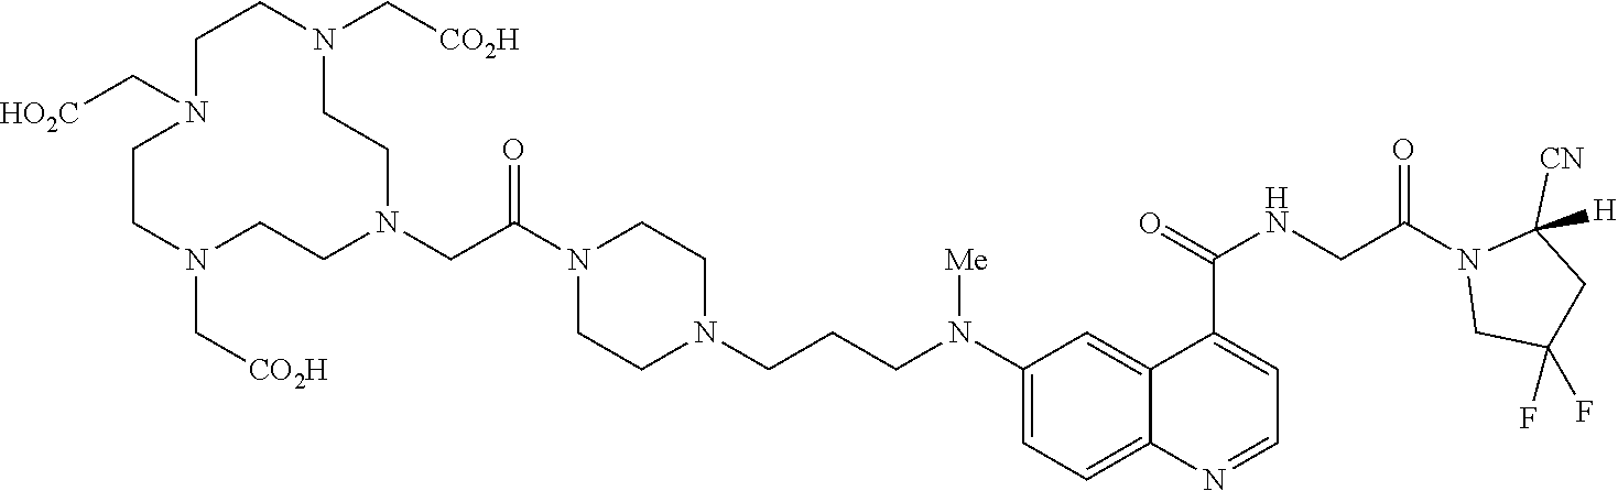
C(N(C1=CC=C2C(=C1)C(C(=O)NCC(N1CC(F)(F)CC1([CN])[H])=O)=CC=N2)[Me])CCN1CCN(C(CN2CCN(C[CO2H])CCN(C[HO2C])CCN(C[CO2H])CC2)=O)CC1
